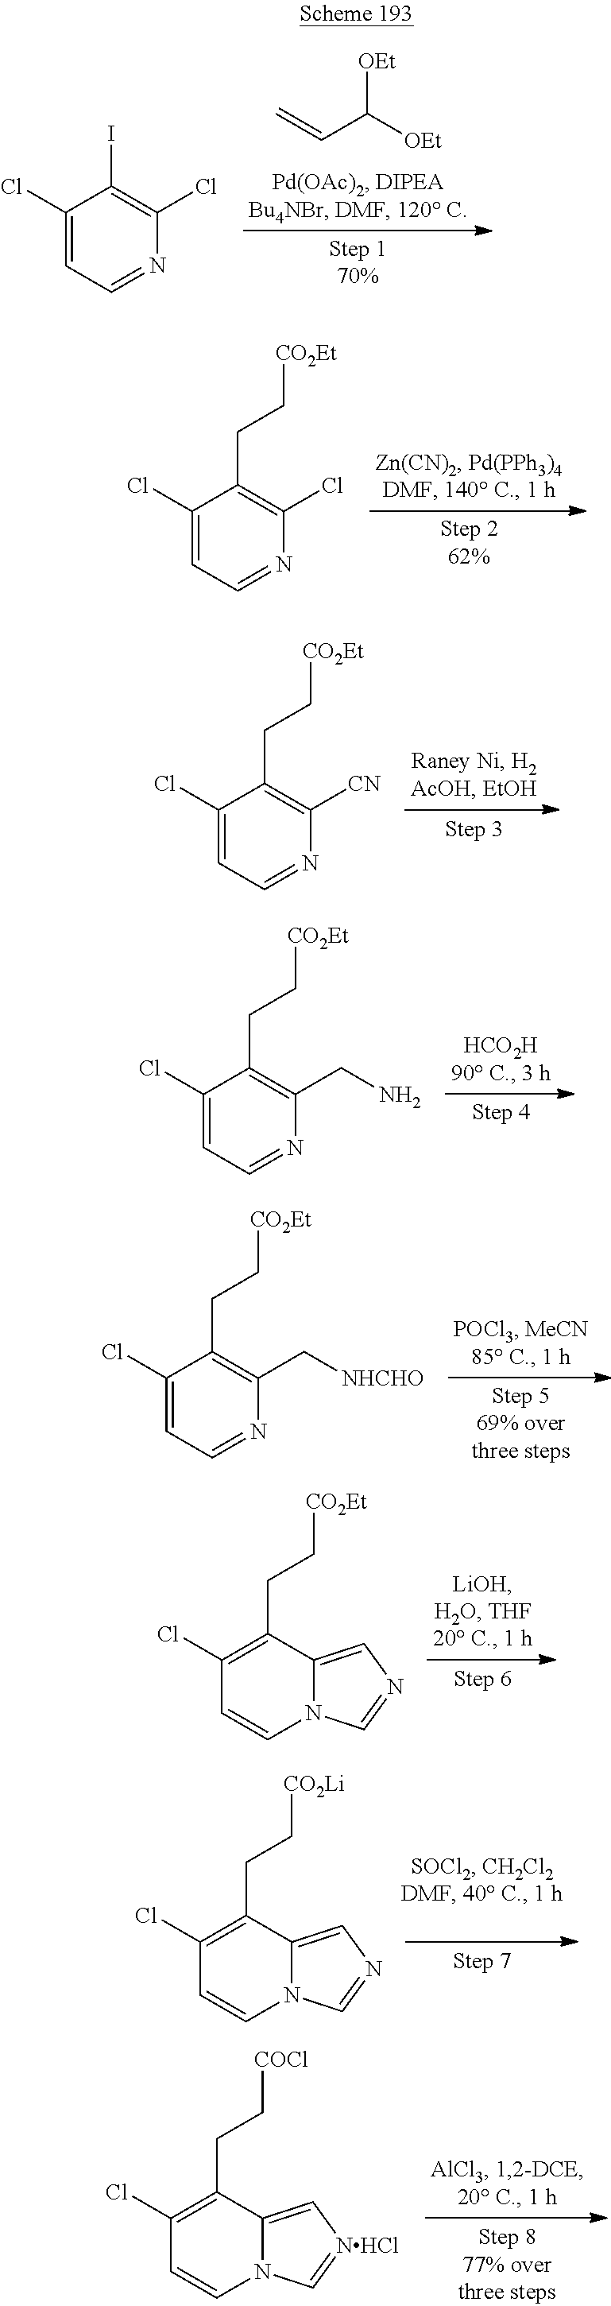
IC1=C(Cl)N=CC=C1Cl.C=CC([OEt])[OEt].C(C1=C(Cl)N=CC=C1Cl)C[CO2Et].C(C1=C([CN])N=CC=C1Cl)C[CO2Et].C(C1=C(CN)N=CC=C1Cl)C[CO2Et].C(C1=C(C[NHCHO])N=CC=C1Cl)C[CO2Et].C(C1=C(Cl)C=CN2C1=CN=C2)C[CO2Et].C(C1=C(Cl)C=CN2C1=CN=C2)C[CO2Li].C(C1=C(Cl)C=CN2C1=C[NHCl]=C2)C[COCl]
